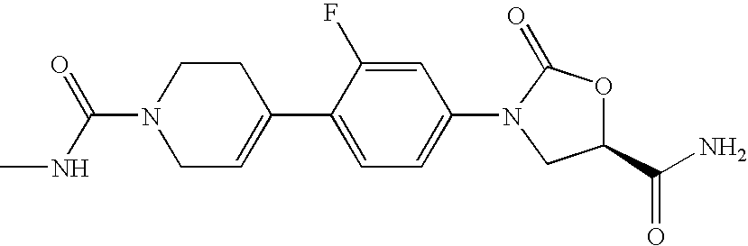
C1C=C(C2=CC=C(N3C(=O)OC(C(N)=O)C3)C=C2F)CCN1C(=O)NC
